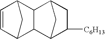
C1=CC2CC1C1C3C([C6H13])CC(C21)C3
